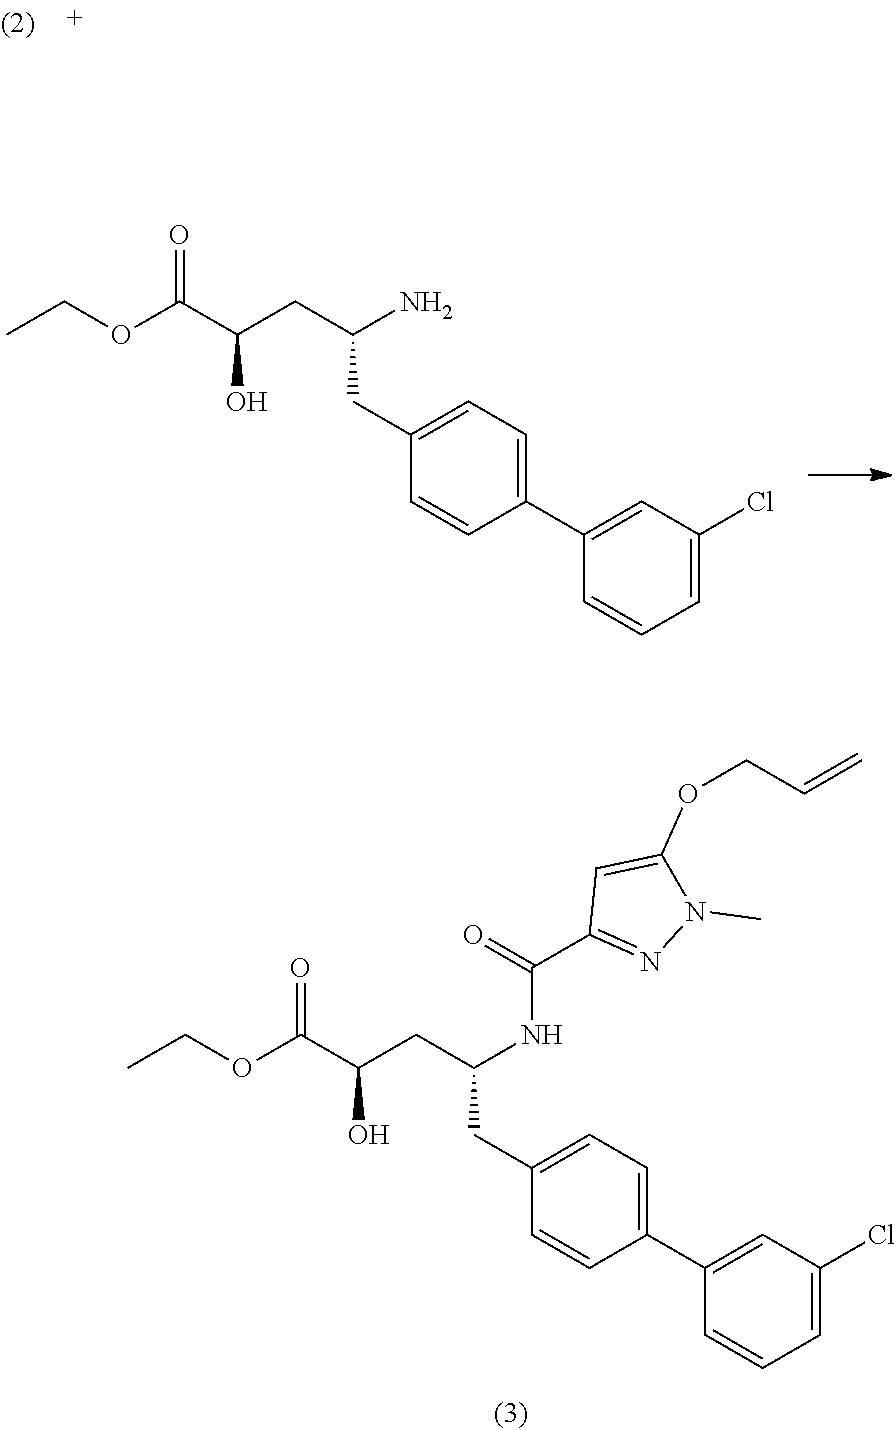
O(C(C(O)CC(CC1=CC=C(C2=CC(Cl)=CC=C2)C=C1)NC(C1=NN(C)C(OCC=C)=C1)=O)=O)CC.O(C(C(O)CC(CC1=CC=C(C2=CC(Cl)=CC=C2)C=C1)N)=O)CC
